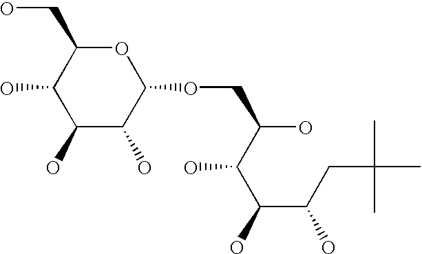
O1C(CO)C(O)C(O)C(O)C1OCC(O)C(C(O)C(CC(C)(C)C)O)O
